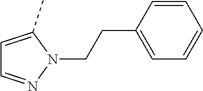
C1=CC(CCN2N=CC=C2C)=CC=C1
